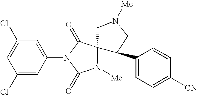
C1(Cl)=CC(Cl)=CC(N2C(=O)N([Me])C3(C2=O)CN([Me])CC3C2=CC=C([CN])C=C2)=C1
